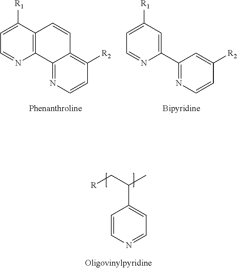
C12=C(C([R1])=CC=N1)C=CC1=C([R2])C=CN=C21.C1(C2=NC=CC([R2])=C2)=CC([R1])=CC=N1.C1=CN=CC=C1C(C)C[R]
